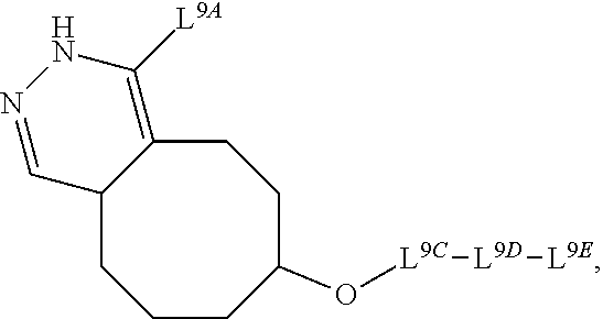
C1C2=C([L9A])NN=CC2CCCC(O[L9C][L9D][L9E])C1
